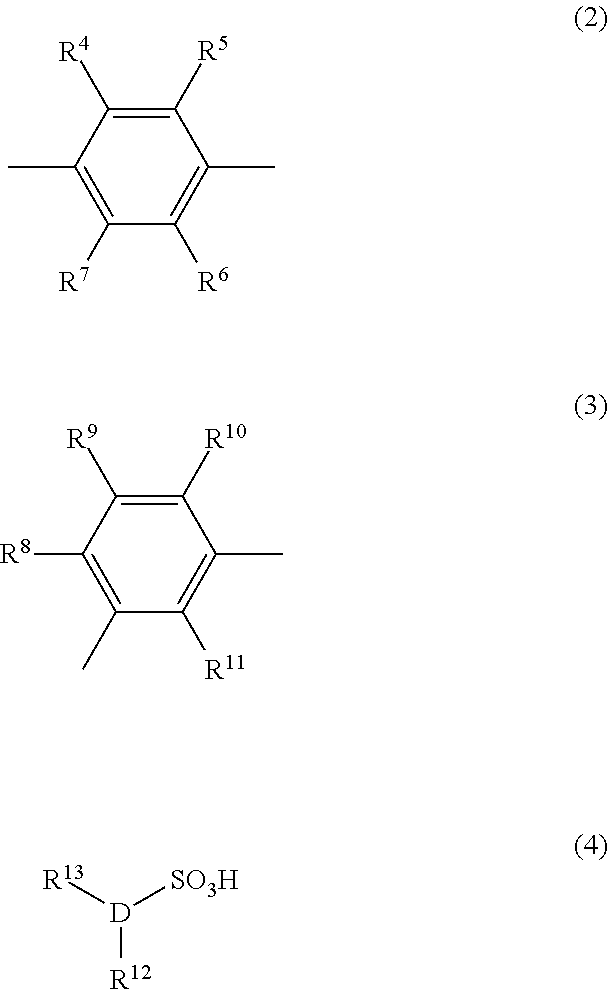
C1([R5])=C([R4])C(C)=C([R7])C([R6])=C1C.C1([R10])=C([R9])C([R8])=C(C)C([R11])=C1C.[R13][D]([SO3H])[R12]
